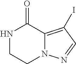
N1CCN2C(=C(I)C=N2)C1=O
